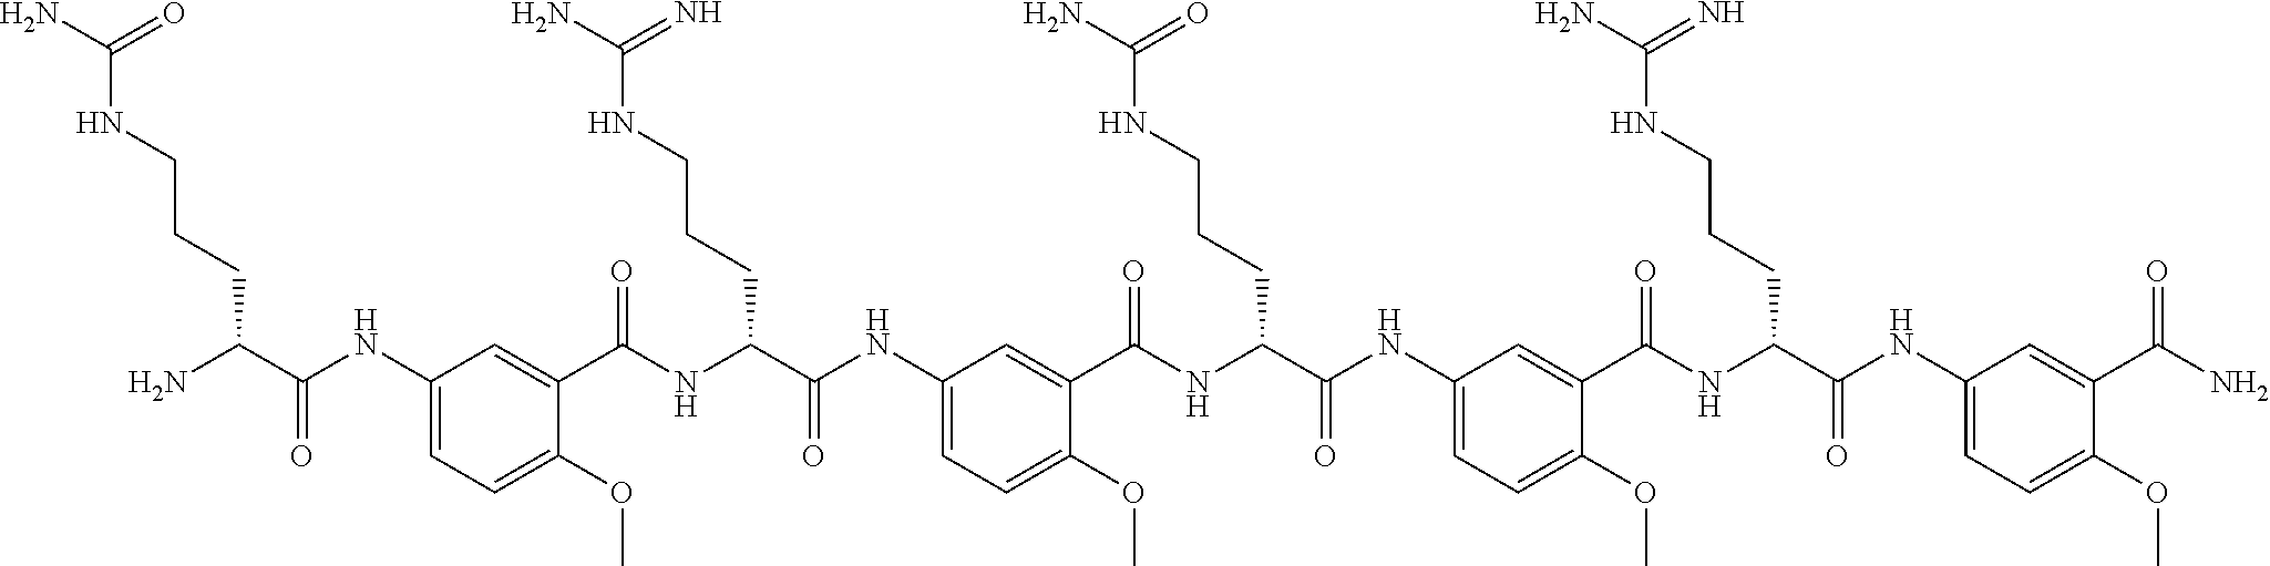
C1(NC(=O)C(N)CCCNC(N)=O)=CC=C(OC)C(C(NC(C(NC2=CC=C(OC)C(C(NC(C(NC3=CC=C(OC)C(C(NC(C(NC4=CC=C(OC)C(C(N)=O)=C4)=O)CCCNC(N)=N)=O)=C3)=O)CCCNC(N)=O)=O)=C2)=O)CCCNC(N)=N)=O)=C1
